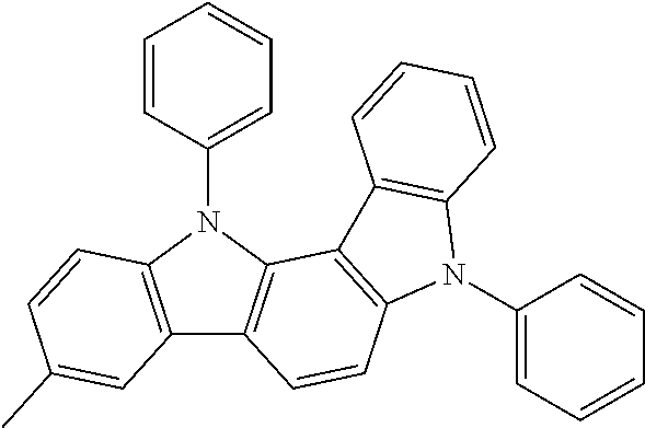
C12=C(N(C3=CC=CC=C3)C3=C1C=CC1=C3C3=C(N1C1=CC=CC=C1)C=CC=C3)C=CC(C)=C2
